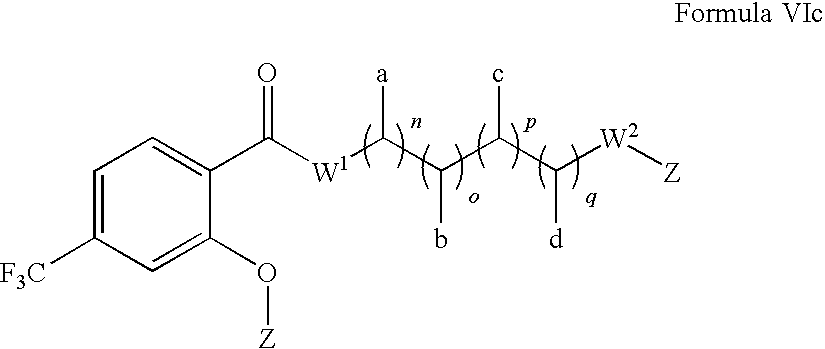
[Z][W2]C(C(C(C([W1]C(C1=CC=C([F3C])C=C1O[Z])=O)[a])b)c)[d]
